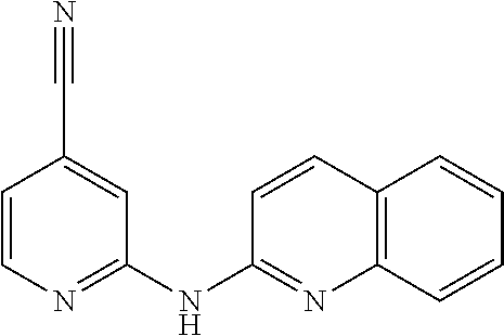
C1=CN=C(NC2=NC3=C(C=C2)C=CC=C3)C=C1C#N
